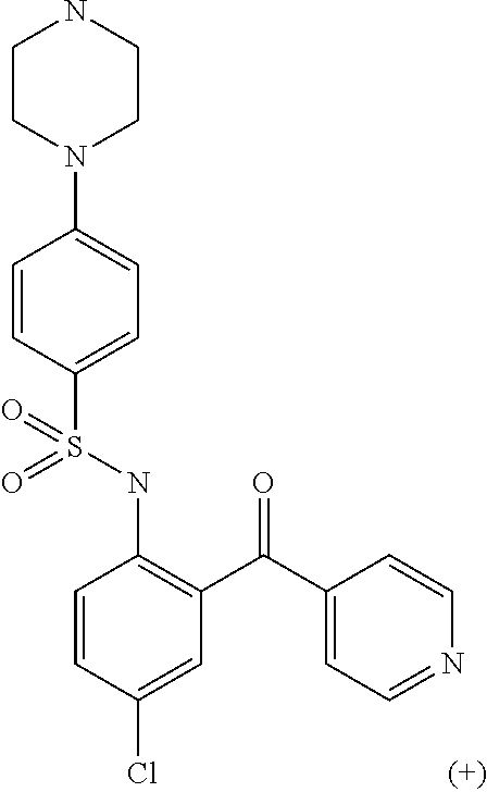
C1=CC(S(NC2=C(C(=O)C3=CC=NC=C3)C=C(Cl)C=C2)(=O)=O)=CC=C1N1CCNCC1
